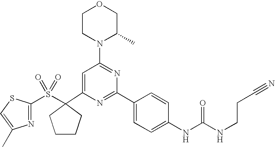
C1(C2(S(=O)(=O)C3=NC(C)=CS3)CCCC2)=CC(N2C(C)COCC2)=NC(C2=CC=C(NC(=O)NCCC#N)C=C2)=N1
